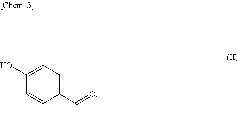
C1(O)=CC=C(C(C)=O)C=C1
